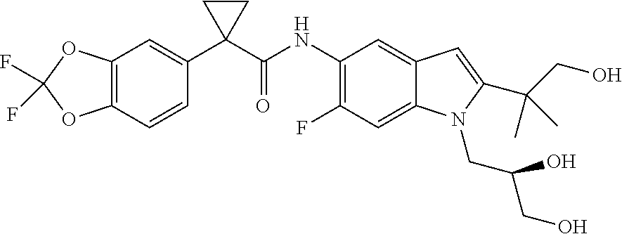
C12=C(C=CC(C3(C(NC4=C(F)C=C5C(=C4)C=C(C(C)(C)CO)N5CC(CO)O)=O)CC3)=C1)OC(F)(F)O2
